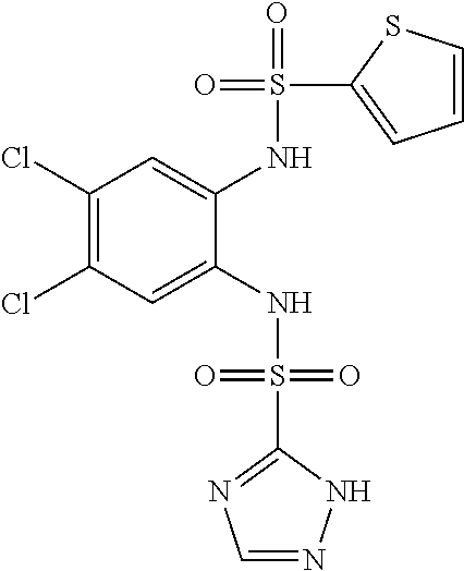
C1(Cl)=C(Cl)C=C(NS(=O)(=O)C2=NC=NN2)C(NS(=O)(C2=CC=CS2)=O)=C1
